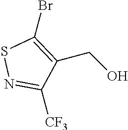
BrC1=C(CO)C([CF3])=NS1
